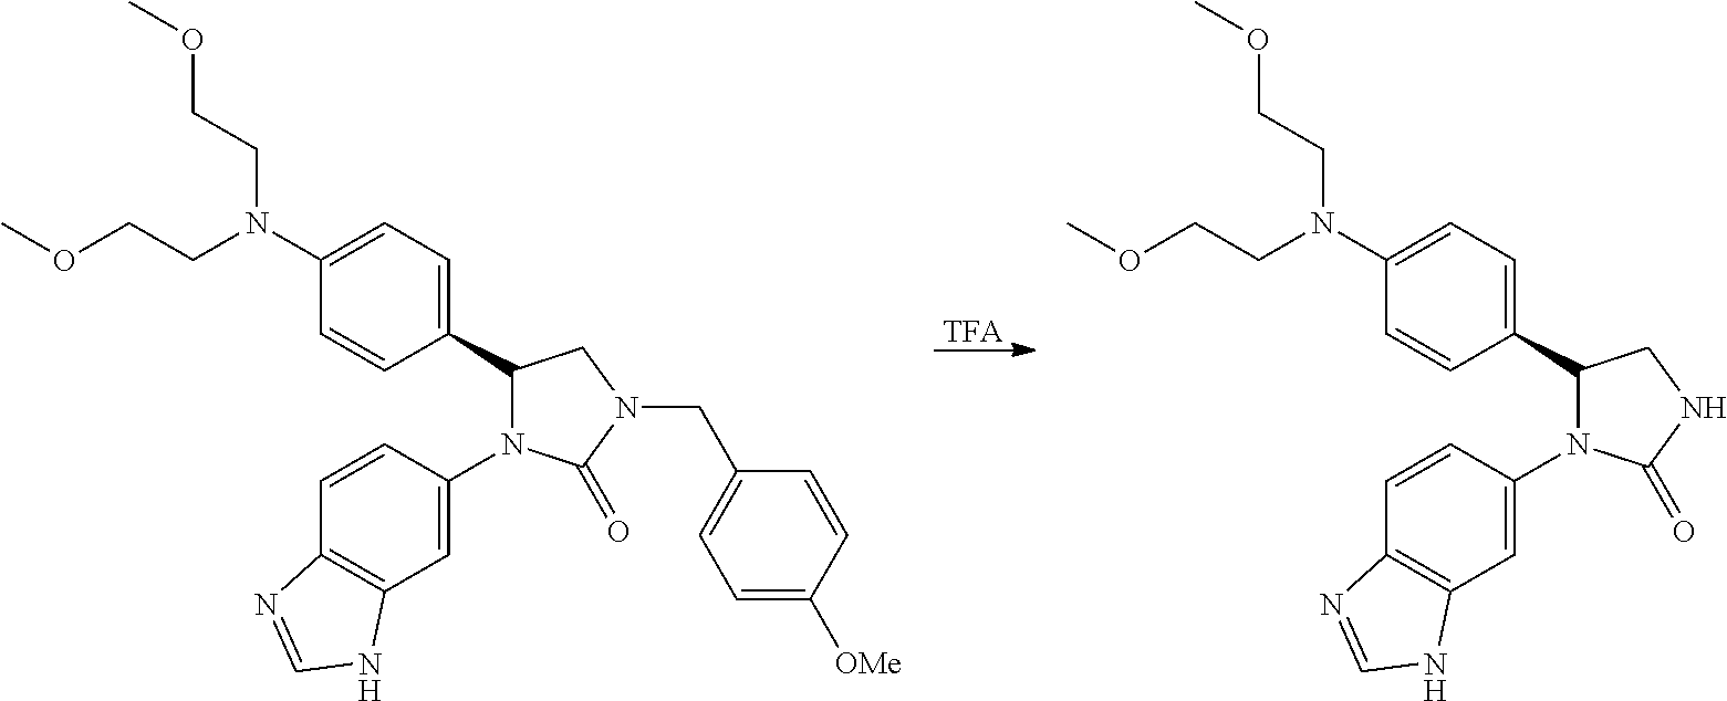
C1(C2=CC=C(N(CCOC)CCOC)C=C2)N(C2=CC3=C(C=C2)N=CN3)C(=O)N(CC2=CC=C([OMe])C=C2)C1.C1(C2=CC=C(N(CCOC)CCOC)C=C2)N(C2=CC3=C(C=C2)N=CN3)C(=O)NC1.[TFA]
